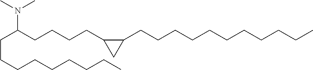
C(CCCCCCCC)C(CCCCC1CC1CCCCCCCCCCC)N(C)C
